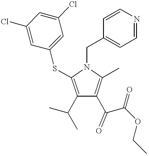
C1(C(C)C)=C(SC2=CC(Cl)=CC(Cl)=C2)N(CC2=CC=NC=C2)C(C)=C1C(C(OCC)=O)=O
